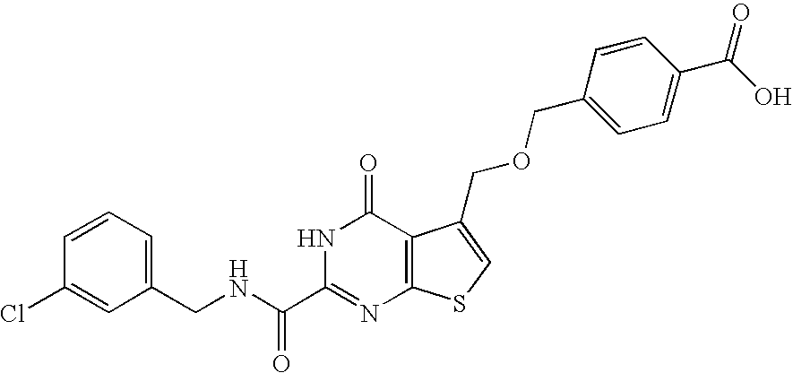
C1(CNC(C2=NC3=C(C(=O)N2)C(COCC2=CC=C(C(O)=O)C=C2)=CS3)=O)=CC=CC(Cl)=C1
